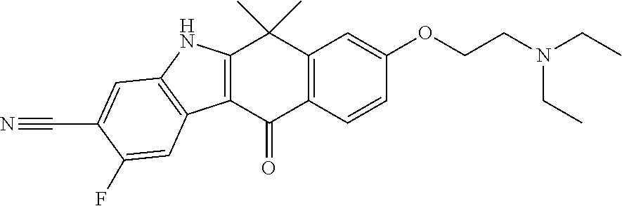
C12=C(C(=O)C3=C(C1(C)C)C=C(OCCN(CC)CC)C=C3)C1=C(N2)C=C(C#N)C(F)=C1
